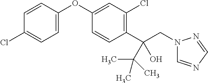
C1=CC(OC2=CC(Cl)=C(C(CN3C=NC=N3)(C(C)(C)C)O)C=C2)=CC=C1Cl
